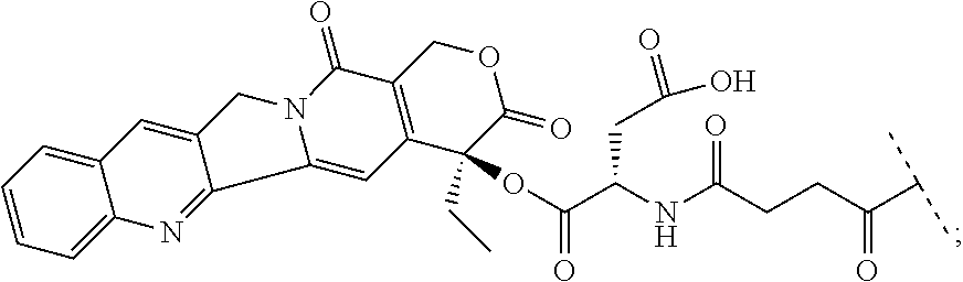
C1=CC=C2C(=C1)C=C1C(=N2)C2=CC3=C(C(=O)N2C1)COC(=O)C3(CC)OC(C(NC(CCC(=O)C(C)C)=O)CC(O)=O)=O
